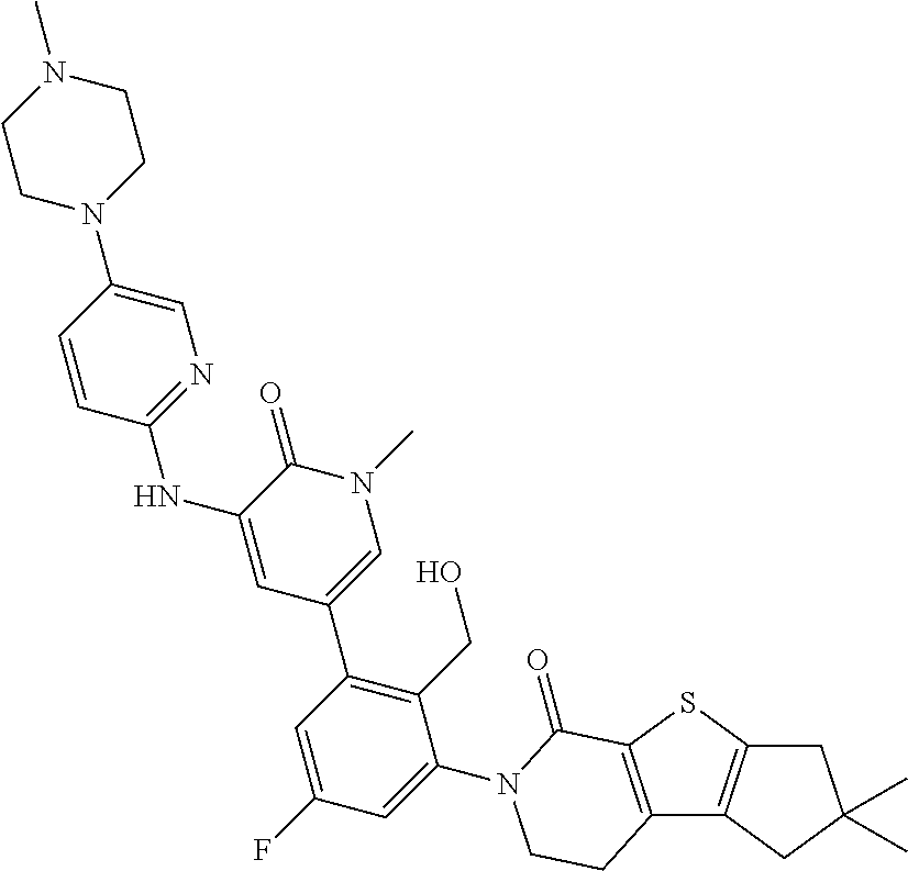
C1=CC(NC2=CC(C3=C(CO)C(N4C(=O)C5=C(C6=C(S5)CC(C)(C)C6)CC4)=CC(F)=C3)=CN(C)C2=O)=NC=C1N1CCN(C)CC1
